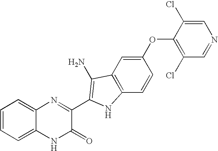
C1=C2C(=CC=C1)N=C(C1=C(N)C3=C(C=CC(OC4=C(Cl)C=NC=C4Cl)=C3)N1)C(=O)N2
